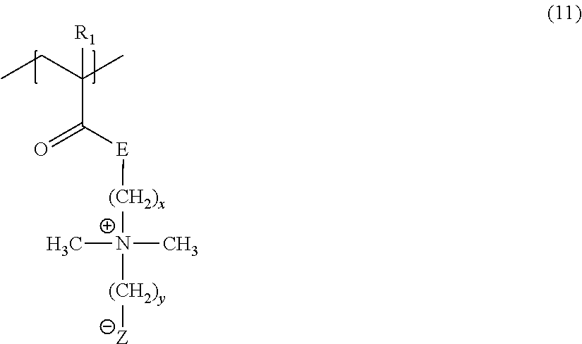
C(C([E][(CH2)x][N+](C)(C)[(CH2)y][Z])=O)(CC)(C)[R1]
